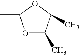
O1C(C)OC(C)C1C
